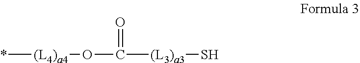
*[(L4)a4]OC(=O)[(L3)a3]S
